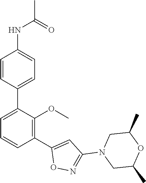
CC(=O)NC1=CC=C(C2=CC=CC(C3=CC(N4CC(C)OC(C)C4)=NO3)=C2OC)C=C1
